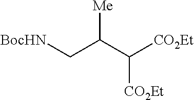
[BocHN]CC(C([CO2Et])[CO2Et])[Me]
